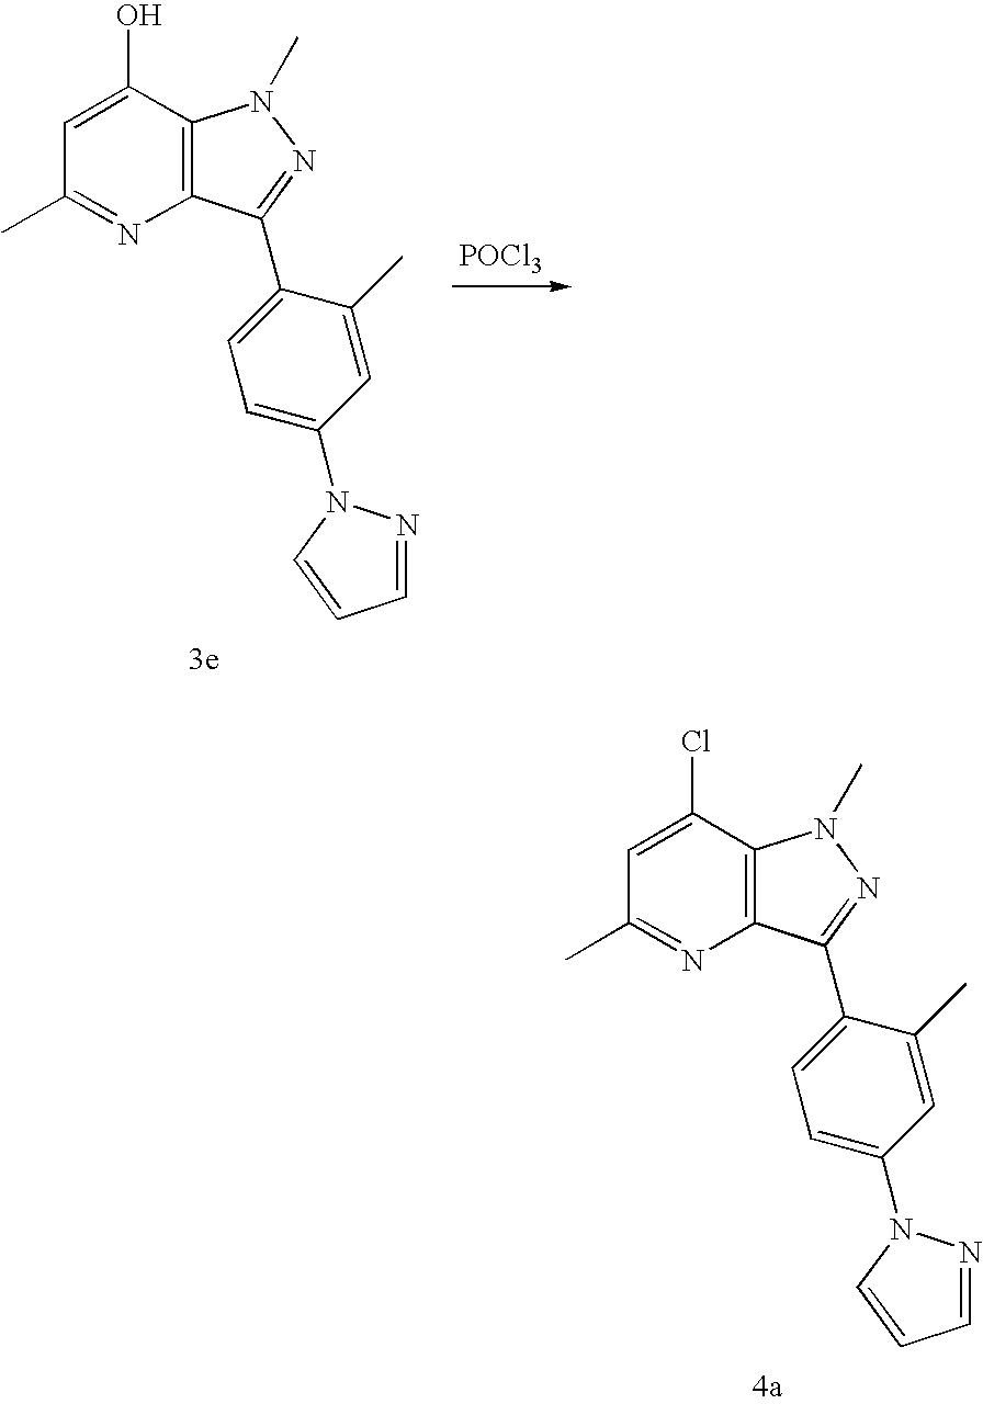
C1=C(Cl)C2=C(N=C1C)C(C1=CC=C(N3N=CC=C3)C=C1C)=NN2C.C1=C(O)C2=C(N=C1C)C(C1=CC=C(N3N=CC=C3)C=C1C)=NN2C.[POCl3]
